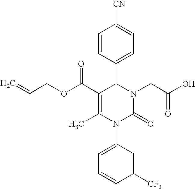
C1=CC(C2C(C(OCC=C)=O)=C(C)N(C3=CC=CC([CF3])=C3)C(=O)N2CC(O)=O)=CC=C1[CN]
